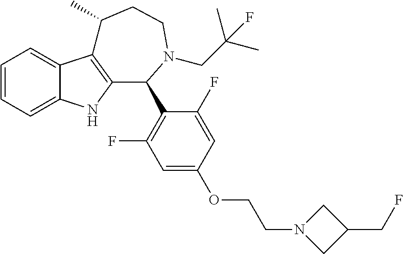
C1=CC=C2C(=C1)C1=C(N2)C(C2=C(F)C=C(OCCN3CC(CF)C3)C=C2F)N(CC(C)(C)F)CCC1C
